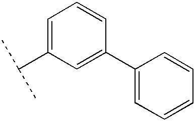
C1=C(C(C)C)C=C(C2=CC=CC=C2)C=C1
